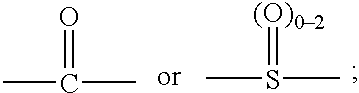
CC(C)=O.CS(C)=[(O)02]
